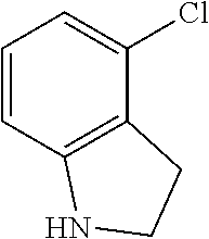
C1=CC2=C(C(Cl)=C1)CCN2
